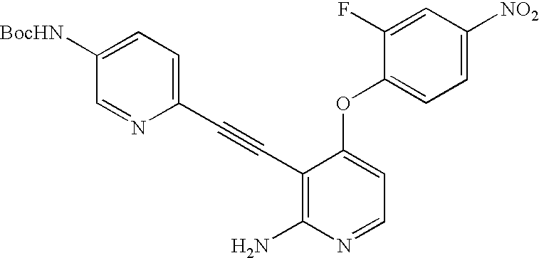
C(#CC1=CC=C([BocHN])C=N1)C1=C(N)N=CC=C1OC1=CC=C([NO2])C=C1F
